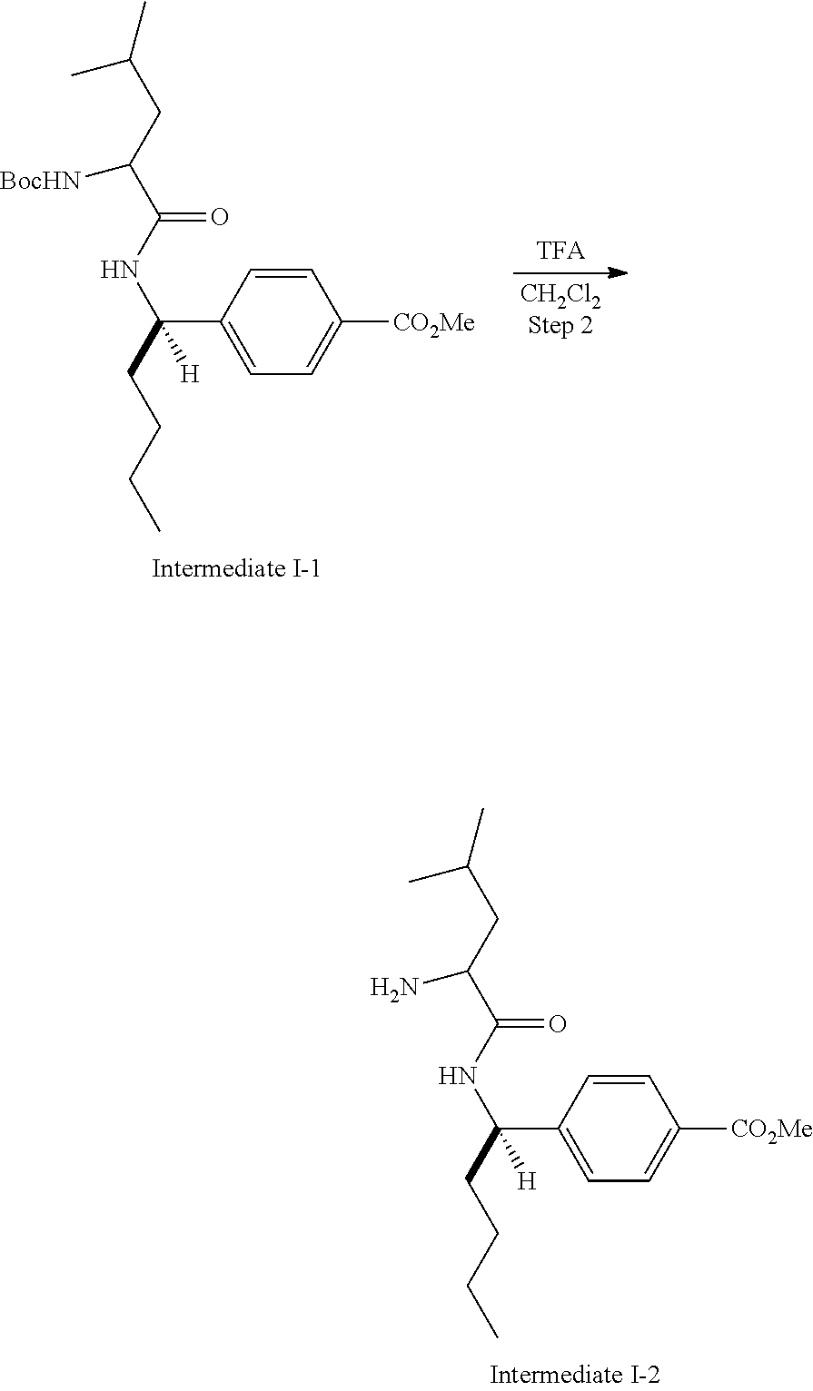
[CH2Cl2].C1=CC(C(NC(C(CC(C)C)[BocHN])=O)(CCCC)[H])=CC=C1[CO2Me].C1=CC(C(NC(C(CC(C)C)N)=O)(CCCC)[H])=CC=C1[CO2Me]
